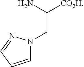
C1=CC=NN1CC([CO2H])N
